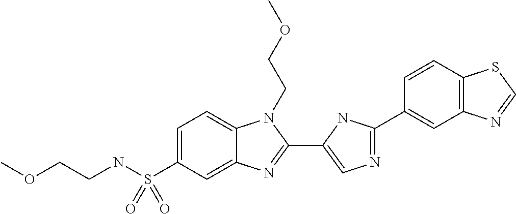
C1=C(S(NCCOC)(=O)=O)C=C2C(=C1)N(CCOC)C(C1=CN=C(C3=CC4=C(C=C3)SC=N4)N1)=N2
